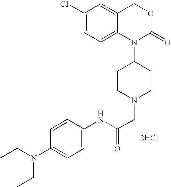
N(C(CN1CCC(N2C(=O)OCC3=CC(Cl)=CC=C23)CC1)=O)C1=CC=C(N(CC)CC)C=C1.[2HCl]
